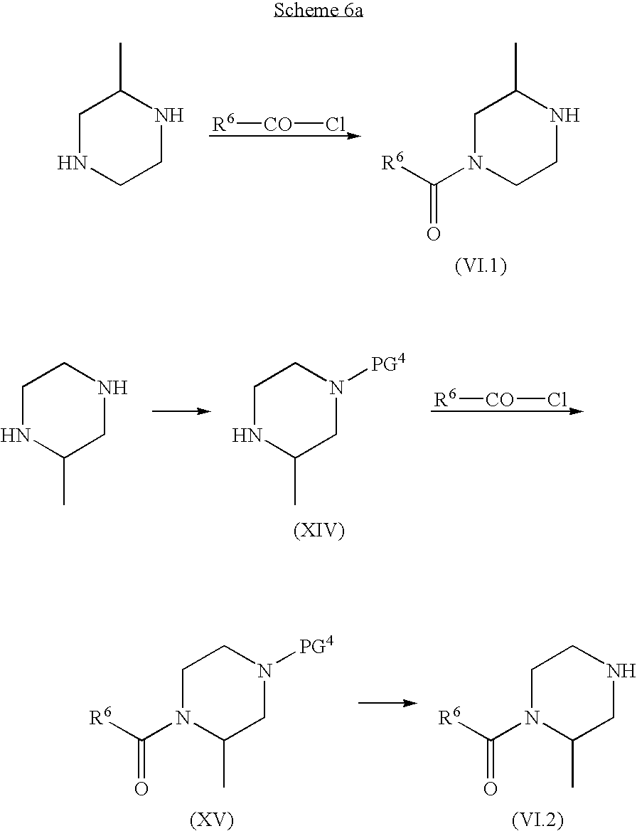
C1NCCNC1C.[R6][CO]Cl.C1N(C([R6])=O)CCNC1C.C1NC(C)CNC1.C1NC(C)CN([PG4])C1.[R6][CO]Cl.C1N(C([R6])=O)C(C)CN([PG4])C1.C1N(C([R6])=O)C(C)CNC1
